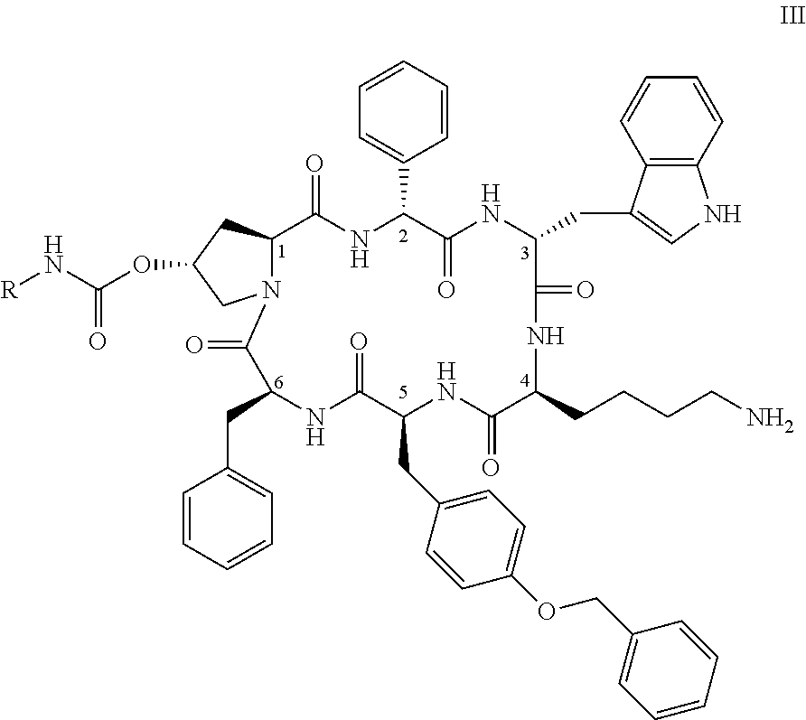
C1=CC=CC=C1CC1NC(=O)C(CC2=CC=C(OCC3=CC=CC=C3)C=C2)NC(=O)C(CCCCN)NC(=O)C(CC2=CNC3=C2C=CC=C3)NC(=O)C(C2=CC=CC=C2)NC(=O)C2N(CC(OC(N[R])=O)C2)C1=O
